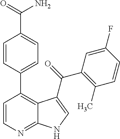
C1=CN=C2C(=C1C1=CC=C(C(=O)N)C=C1)C(C(=O)C1=C(C)C=CC(F)=C1)=CN2
